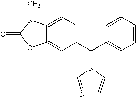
C12=CC(C(C3=CC=CC=C3)N3C=CN=C3)=CC=C1N(C)C(=O)O2
